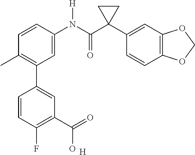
C1=C(N(C(C2(C3=CC4=C(C=C3)OCO4)CC2)=O)[H])C=CC(C)=C1C1=CC(C(=O)O)=C(F)C=C1.[H]
